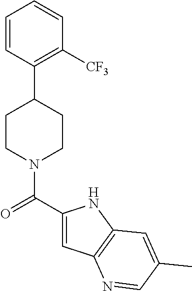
C1CN(C(=O)C2=CC3=C(N2)C=C(C)C=N3)CCC1C1=C([CF3])C=CC=C1
